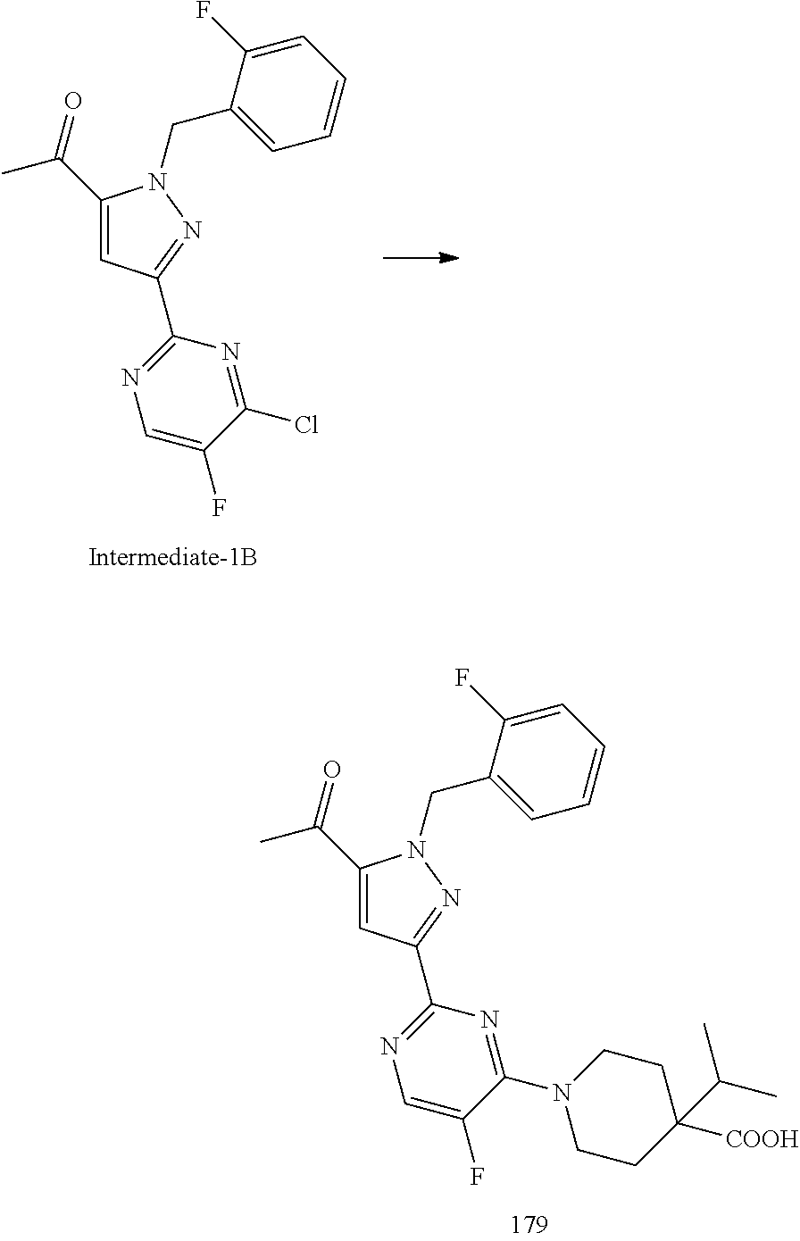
C(C1=CC(C2=NC=C(F)C(N3CCC([COOH])(C(C)C)CC3)=N2)=NN1CC1=CC=CC=C1F)(=O)C.C(C1=CC(C2=NC=C(F)C(Cl)=N2)=NN1CC1=CC=CC=C1F)(=O)C
